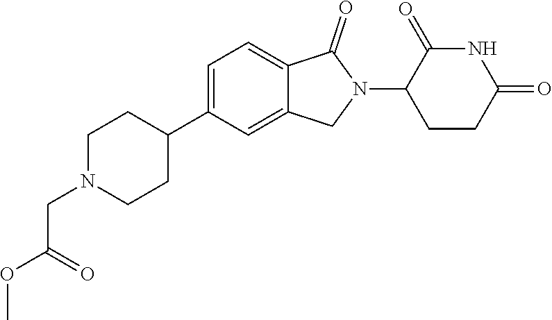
C1=C(C2CCN(CC(=O)OC)CC2)C=C2C(=C1)C(=O)N(C1CCC(=O)NC1=O)C2
